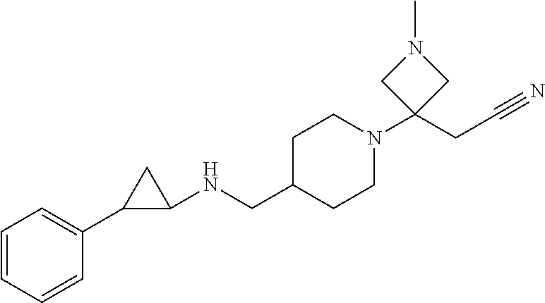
C1=CC=CC(C2C(NCC3CCN(C4(CC#N)CN(C)C4)CC3)C2)=C1
